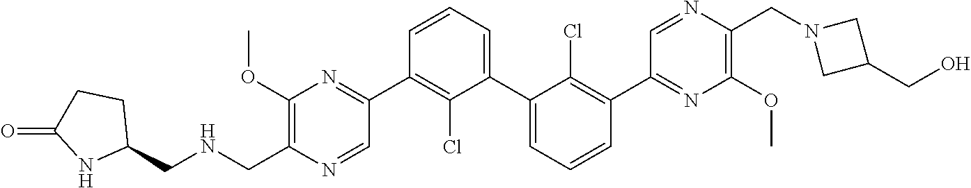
C1(OC)=C(CNCC2CCC(=O)N2)N=CC(C2=C(Cl)C(C3=CC=CC(C4=NC(OC)=C(CN5CC(CO)C5)N=C4)=C3Cl)=CC=C2)=N1
